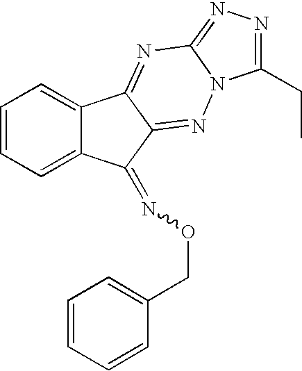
C1=CC=C2C(=C1)C1=NC3=NN=C(CC)N3N=C1C2=NOCC1=CC=CC=C1
